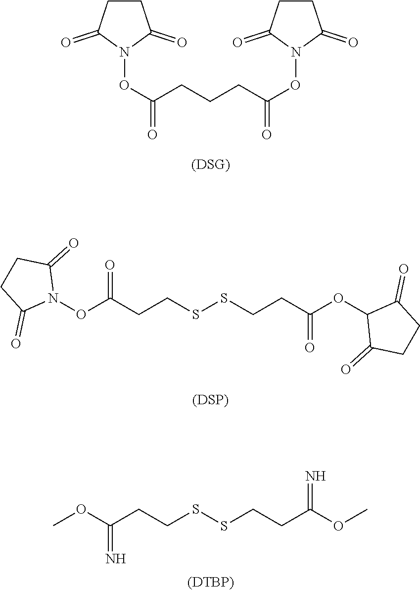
C1CC(=O)N(OC(=O)CCCC(ON2C(=O)CCC2=O)=O)C1=O.C1(OC(CCSSCCC(ON2C(=O)CCC2=O)=O)=O)C(=O)CCC1=O.[(DSP)].COC(CCSSCCC(OC)=N)=N.[(DTBP)]
